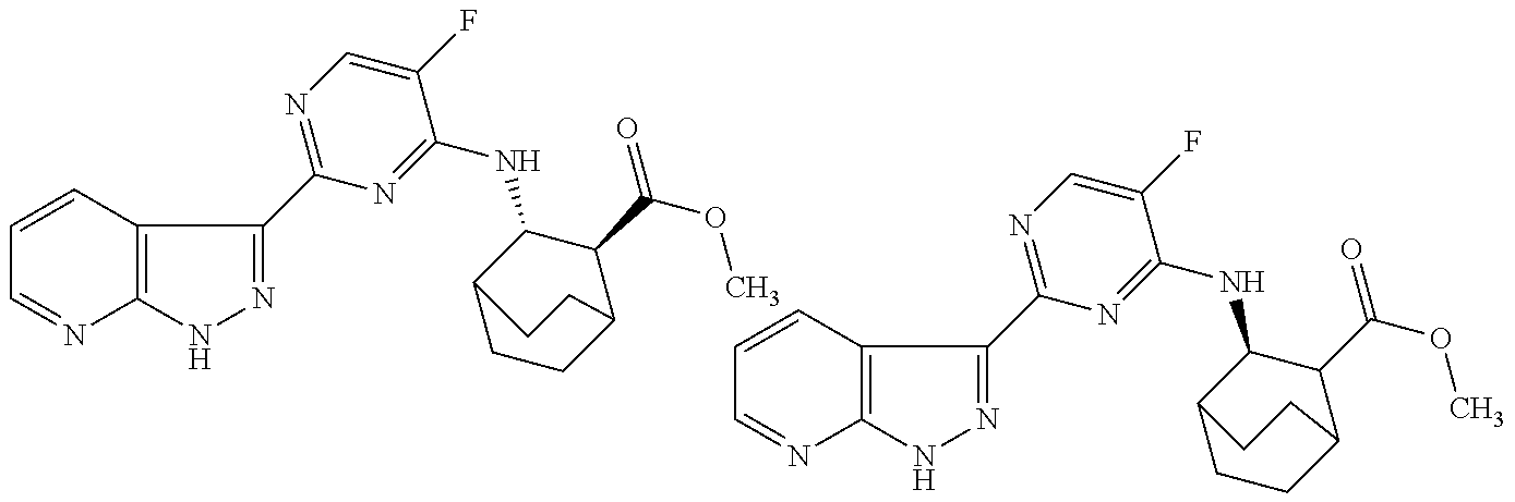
C1=CC2=C(N=C1)NN=C2C1=NC=C(F)C(NC2C3CCC(C2C(=O)OC)CC3)=N1.C1=CC2=C(N=C1)NN=C2C1=NC=C(F)C(NC2C3CCC(C2C(=O)OC)CC3)=N1
